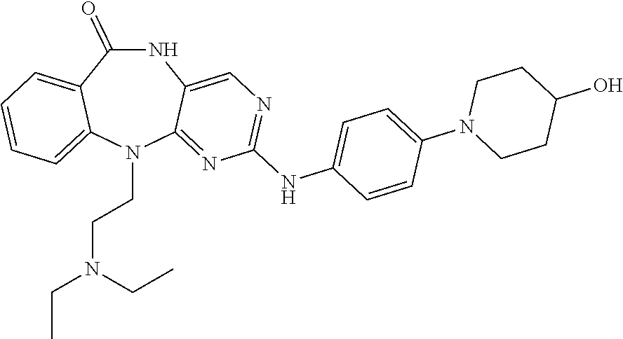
N1C(=O)C2=CC=CC=C2N(CCN(CC)CC)C2=NC(NC3=CC=C(N4CCC(O)CC4)C=C3)=NC=C12
